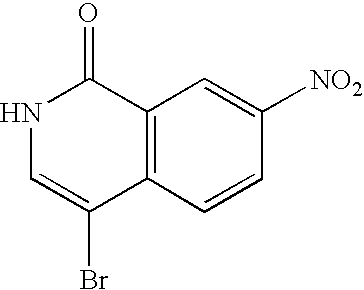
C1([NO2])=CC2=C(C=C1)C(Br)=CNC2=O
